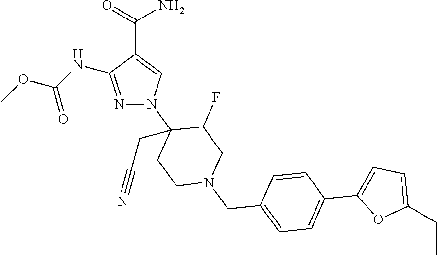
N1=C(NC(OC)=O)C(C(=O)N)=CN1C1(CC#N)CCN(CC2=CC=C(C3=CC=C(CC)O3)C=C2)CC1F
